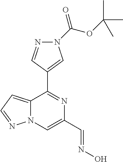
C12=CC=NN1C=C(C=NO)N=C2C1=CN(C(OC(C)(C)C)=O)N=C1
